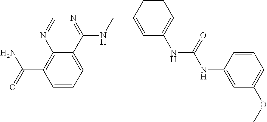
C(C1=C2N=CN=C(NCC3=CC(NC(=O)NC4=CC(OC)=CC=C4)=CC=C3)C2=CC=C1)(N)=O
